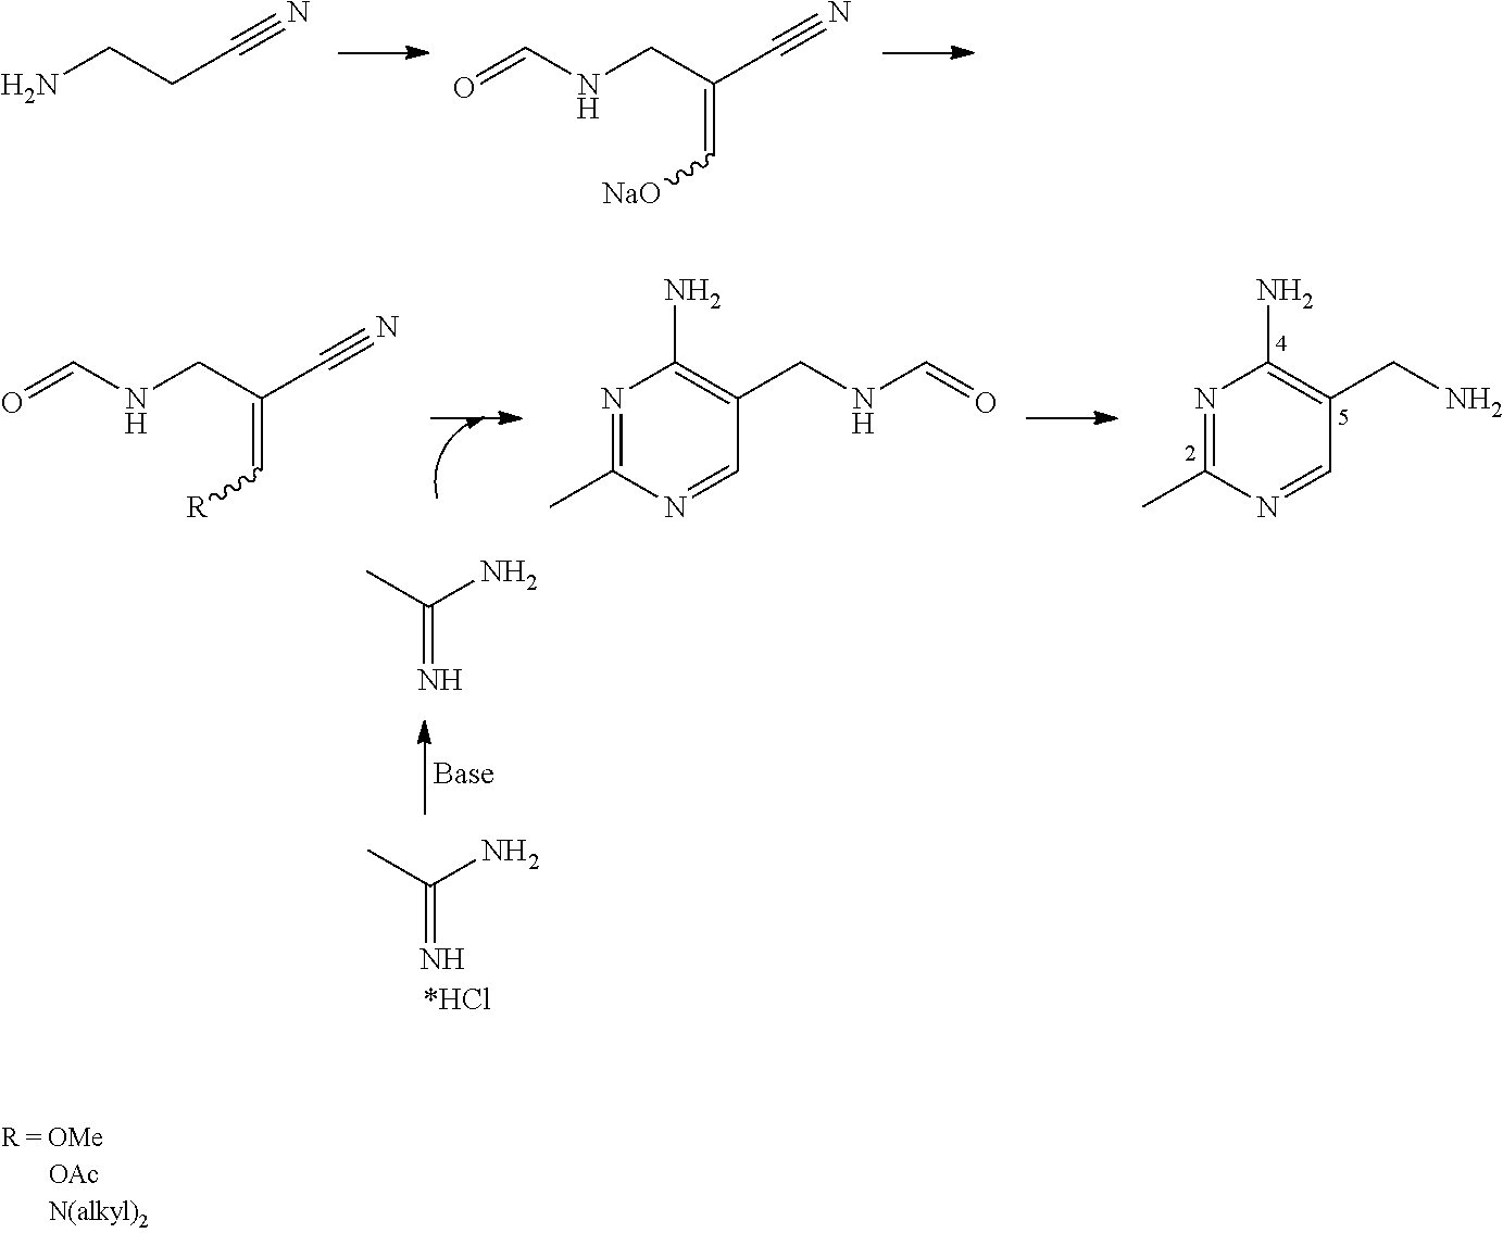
NCCC#N.O=CNCC(=C[NaO])C#N.C(N)C1=C(N)N=C(C)N=C1.CC(N)=N.O=CNCC(=C[R])C#N.C(NC=O)C1=C(N)N=C(C)N=C1.CC(N)=N
